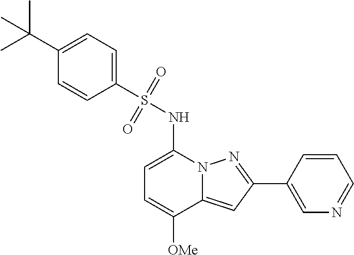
C1=C(NS(C2=CC=C(C(C)(C)C)C=C2)(=O)=O)N2C(=CC(C3=CN=CC=C3)=N2)C([OMe])=C1
